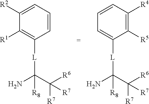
C1([R2])=CC=CC([L]C(N)(C([R6])([R7])[R7])[R8])=C1[R1].C1=CC([R4])=C([R5])C([L]C(N)(C([R6])([R7])[R7])[R8])=C1
